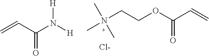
N(CCOC(C=C)=O)(C)(C)C.[Cl-].C=CC(N([H])[H])=O
